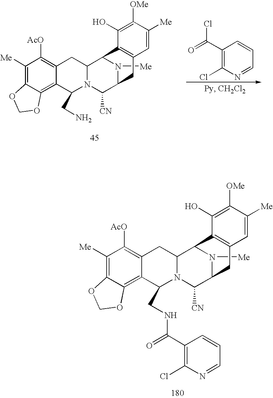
C1([Me])=C2C(=C3C(=C1[AcO])CC1N(C3CN)C([CN])C3N([Me])C1C1=C(C3)C=C([Me])C([OMe])=C1O)OCO2.C1(C(=O)Cl)=C(Cl)N=CC=C1.C1([Me])=C2C(=C3C(=C1[AcO])CC1N(C3CNC(=O)C3=C(Cl)N=CC=C3)C([CN])C3N([Me])C1C1=C(C3)C=C([Me])C([OMe])=C1O)OCO2
